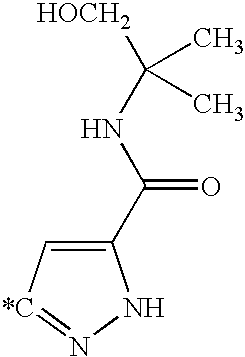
C1(C(NC(C)(C)[HOCH2])=O)=C[*C]=NN1
